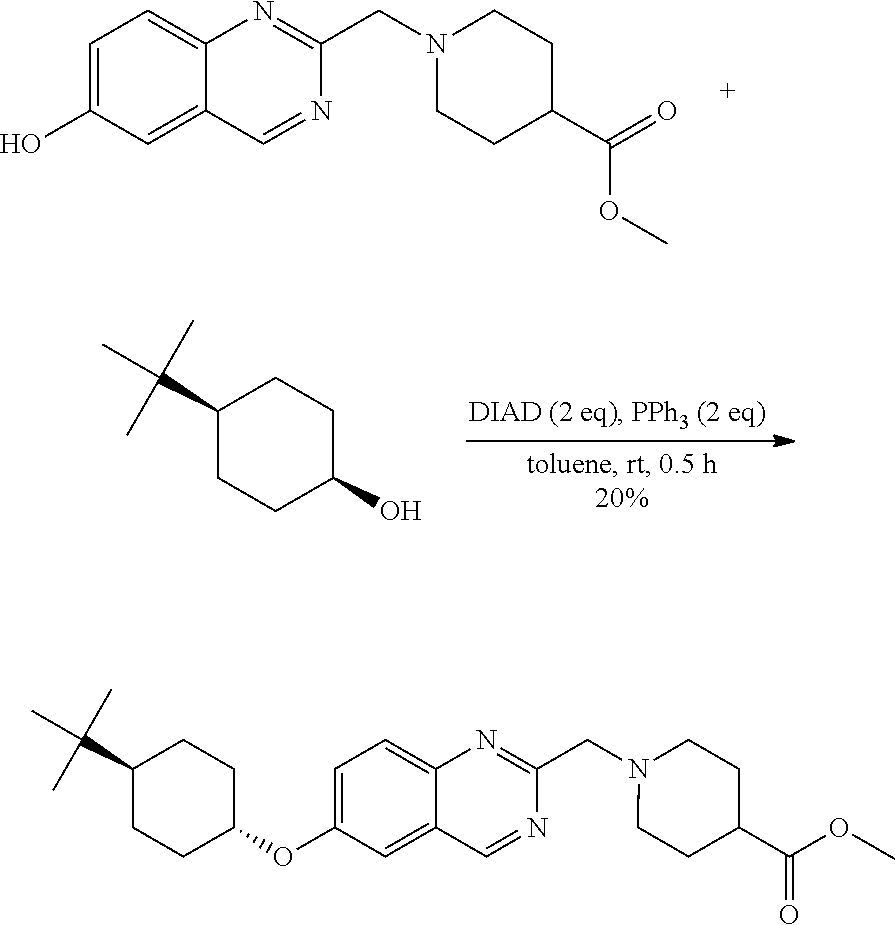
C1=C(O)C=C2C(=C1)N=C(CN1CCC(C(=O)OC)CC1)N=C2.C1(C(C)(C)C)CCC(O)CC1.C1=C(OC2CCC(C(C)(C)C)CC2)C=C2C(=C1)N=C(CN1CCC(C(OC)=O)CC1)N=C2
